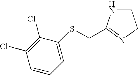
C1=CC=C(SCC2=NCCN2)C(Cl)=C1Cl
